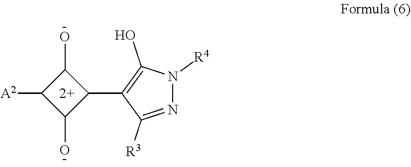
C1(C2C(O)C([A2])C2O)=C(O)N([R4])N=C1[R3]
